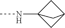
CNC12CC(C1)C2
